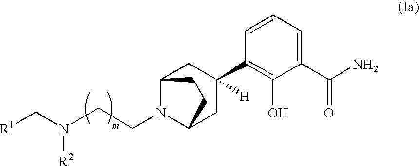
N(CCN1C2CC(C3=C(O)C(C(N)=O)=CC=C3)([H])CC1CC2)(C[R1])[R2]
